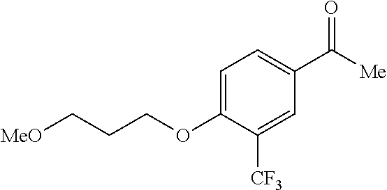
C1=C(OCCC[MeO])C([CF3])=CC(C([Me])=O)=C1
